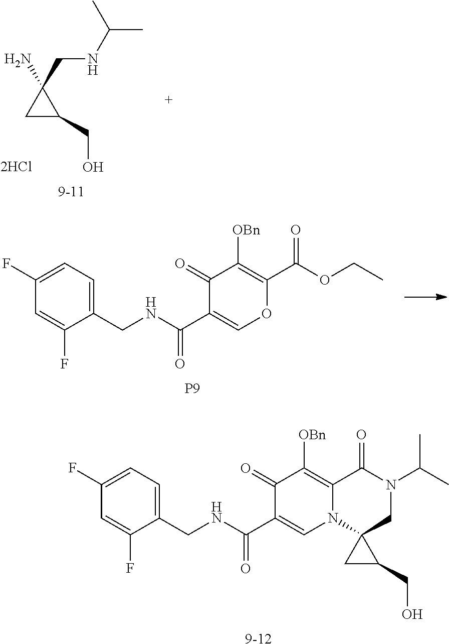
[P9].C1(CNC(C2=COC(C(OCC)=O)=C([OBn])C2=O)=O)=CC=C(F)C=C1F.C1(CNC(C2=CN3C(=C([OBn])C2=O)C(=O)N(C(C)C)CC32CC2CO)=O)=CC=C(F)C=C1F.[9-12].C1C(CO)C1(N)CNC(C)C
